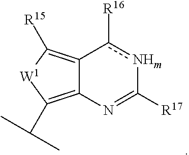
C12=C([R15])[W1]C(C(C)C)=C1N=C([R17])[NHm]c2[R16]
